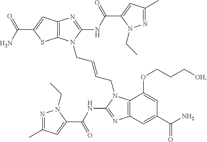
C12=C(N=C(NC(C3=CC(C)=NN3CC)=O)N1CC=CCN1C3=C(N=C1NC(C1=CC(C)=NN1CC)=O)C=C(C(=O)N)C=C3OCCC[OH])C=C(C(=O)N)S2
